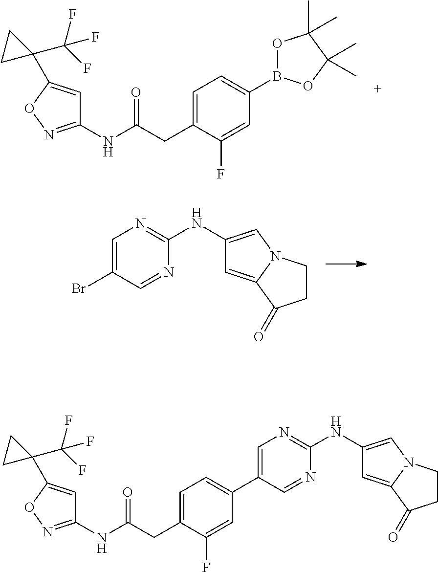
C1=C(CC(NC2=NOC(C3(C(F)(F)F)CC3)=C2)=O)C(F)=CC(B2OC(C)(C)C(C)(C)O2)=C1.C1=C(Br)C=NC(NC2=CN3C(=C2)C(=O)CC3)=N1.C1=C(CC(NC2=NOC(C3(C(F)(F)F)CC3)=C2)=O)C(F)=CC(C2=CN=C(NC3=CN4C(=C3)C(=O)CC4)N=C2)=C1
